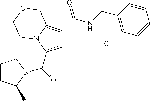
C1=C(C(=O)N2C(C)CCC2)N2C(=C1C(NCC1=C(Cl)C=CC=C1)=O)COCC2
